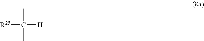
[R25]C([H])(C)C
